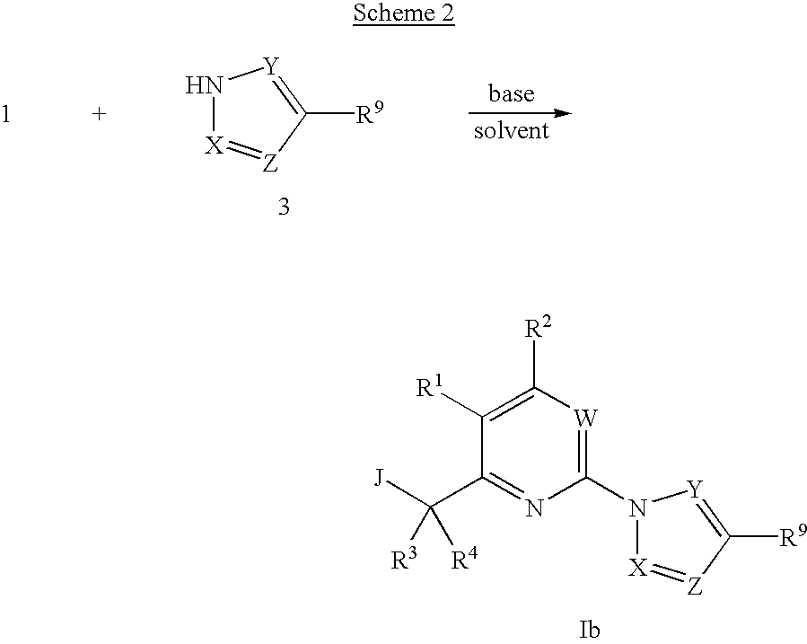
N1[X]=[Z]C([R9])=[Y]1.C1([R1])=C([R2])[W]=C(N2[X]=[Z]C([R9])=[Y]2)N=C1C([J])([R3])[R4]
